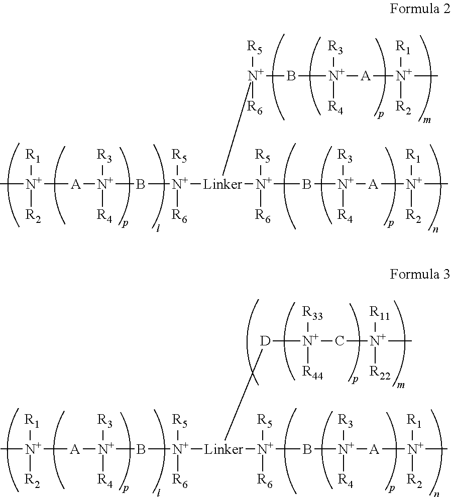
[R1][N+]([R2])([A][N+](B[N+]([Linker]([N+](B[N+]([A][N+]([R1])([R2])C)([R3])[R4])([R5])[R6])[N+](B[N+]([A][N+]([R1])([R2])C)([R3])[R4])([R5])[R6])([R5])[R6])([R3])[R4])C.[R1][N+]([R2])([A][N+](B[N+]([Linker]([N+](B[N+]([A][N+]([R1])([R2])C)([R3])[R4])([R5])[R6])[D][N+](C[N+]([R11])([R22])C)([R33])[R44])([R5])[R6])([R3])[R4])C
